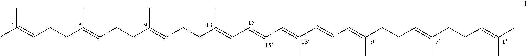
CC(=CCCC(=CCCC(=CCCC(=CC=CC=C(C=CC=C(CCC=C(CCC=C(C)C)C)C)C)C)C)C)C
